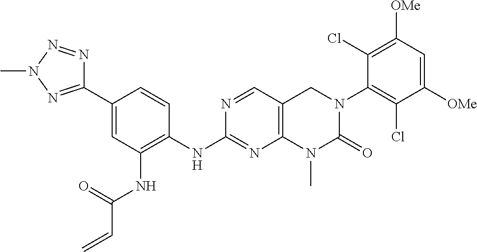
N(C1=NC2=C(C=N1)CN(C1=C(Cl)C([OMe])=CC([OMe])=C1Cl)C(=O)N2C)C1=C(NC(C=C)=O)C=C(C2=NN(C)N=N2)C=C1
